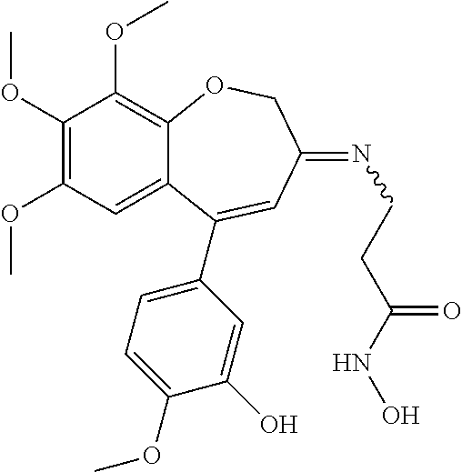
C1(OC)=C(OC)C=C2C(=C1OC)OCC(=NCCC(NO)=O)C=C2C1=CC=C(OC)C(O)=C1
